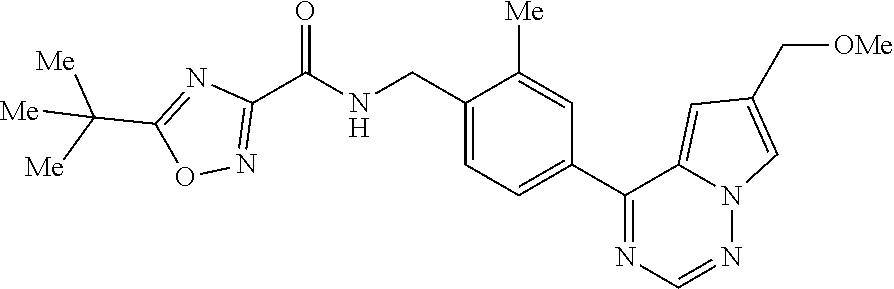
N12N=CN=C(C3=CC=C(CNC(C4=NOC(C([Me])([Me])[Me])=N4)=O)C([Me])=C3)C1=CC(C[OMe])=C2
